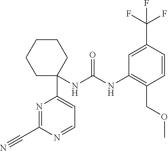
N1=C(C#N)N=CC=C1C1(NC(NC2=C(COC)C=CC(C(F)(F)F)=C2)=O)CCCCC1
